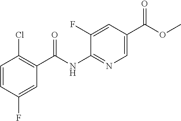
C1=CC(F)=CC(C(NC2=NC=C(C(OC)=O)C=C2F)=O)=C1Cl
